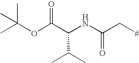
CC(OC(C(NC(C[#])=O)C(C)C)=O)(C)C
